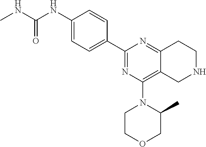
C1(NC(NC)=O)=CC=C(C2=NC(N3CCOCC3C)=C3C(=N2)CCNC3)C=C1
